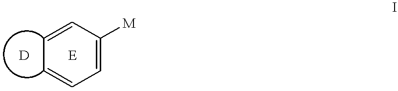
C1=CC=C([M])C=C1
